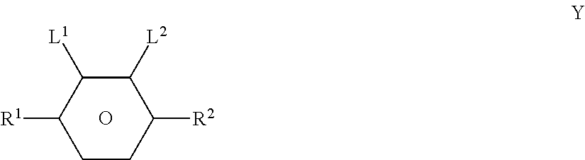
C1([L2])C([L1])C([R1])CCC1[R2].O
